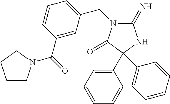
C1(=N)N(CC2=CC=CC(C(=O)N3CCCC3)=C2)C(=O)C(C2=CC=CC=C2)(C2=CC=CC=C2)N1
